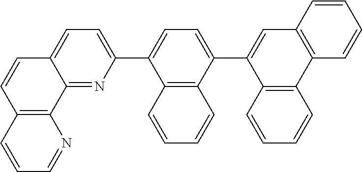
C1(C2=CC3=C(C=CC=C3)C3=C2C=CC=C3)=CC=C(C2=CC=C3C(=N2)C2=C(C=C3)C=CC=N2)C2=C1C=CC=C2
